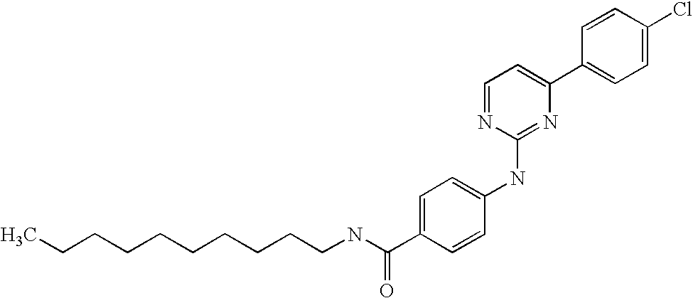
C1=CC(C2=CC=NC(NC3=CC=C(C(NCCCCCCCCCC)=O)C=C3)=N2)=CC=C1Cl
